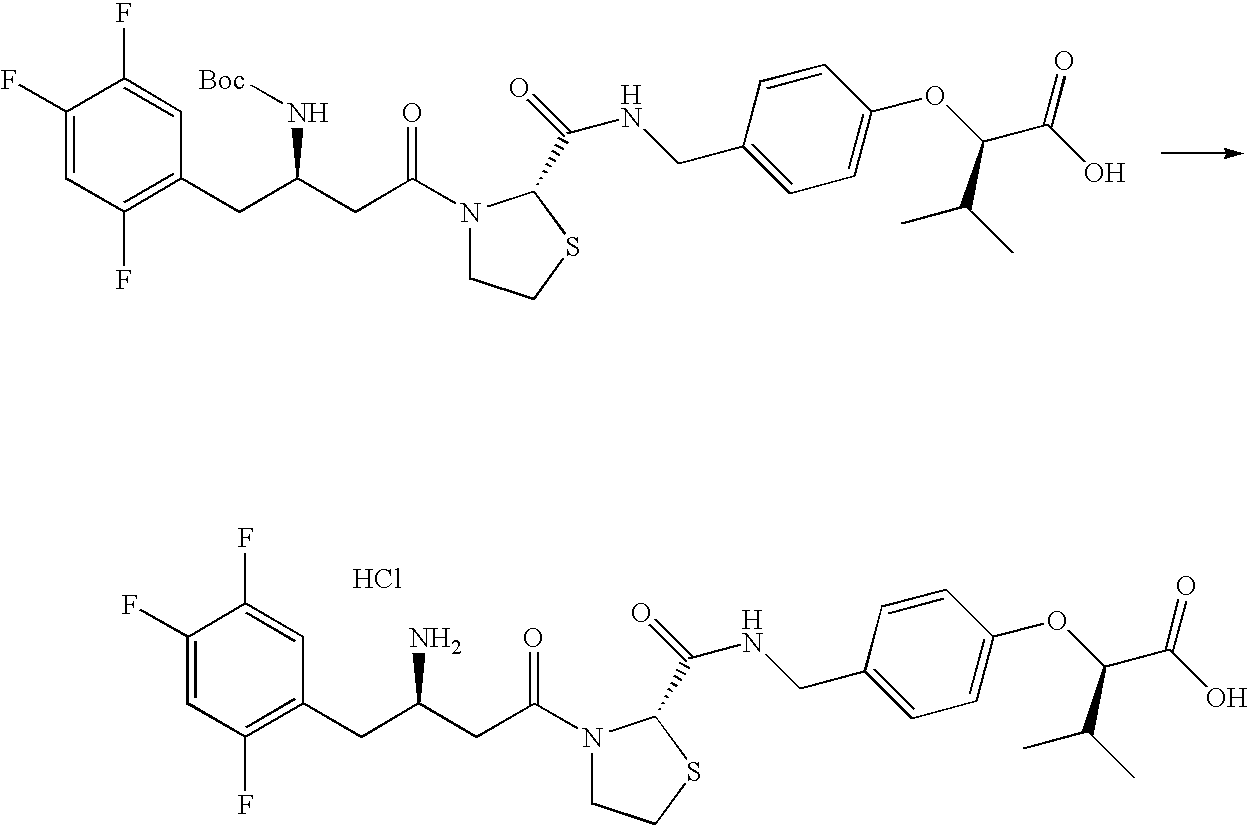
C1(F)=CC(F)=C(CC(CC(N2CCSC2C(=O)NCC2=CC=C(OC(C(O)=O)C(C)C)C=C2)=O)N[Boc])C=C1F.C1(F)=CC(F)=C(CC(CC(N2CCSC2C(=O)NCC2=CC=C(OC(C(O)=O)C(C)C)C=C2)=O)N)C=C1F.Cl
